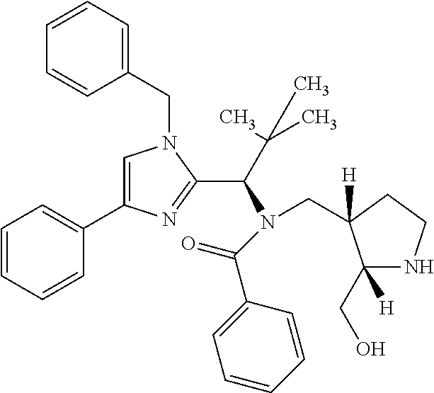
C1=C(C2=CC=CC=C2)N=C(C(C(C)(C)C)N(CC2([H])C(CO)([H])NCC2)C(=O)C2=CC=CC=C2)N1CC1=CC=CC=C1
